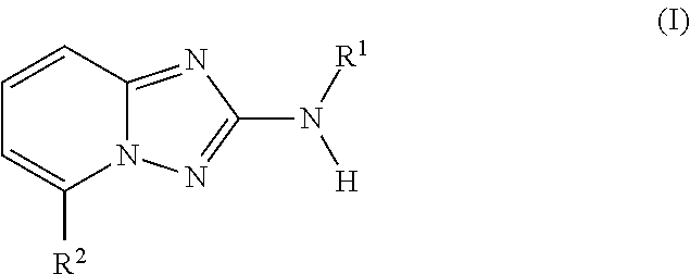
C12=NC(N([R1])[H])=NN1C([R2])=CC=C2
